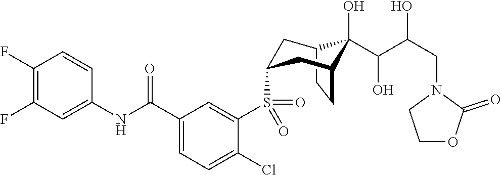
C12CCC(CC(S(C3=CC(C(NC4=CC(F)=C(F)C=C4)=O)=CC=C3Cl)(=O)=O)C1)C2(O)C(C(CN1CCOC1=O)O)O
